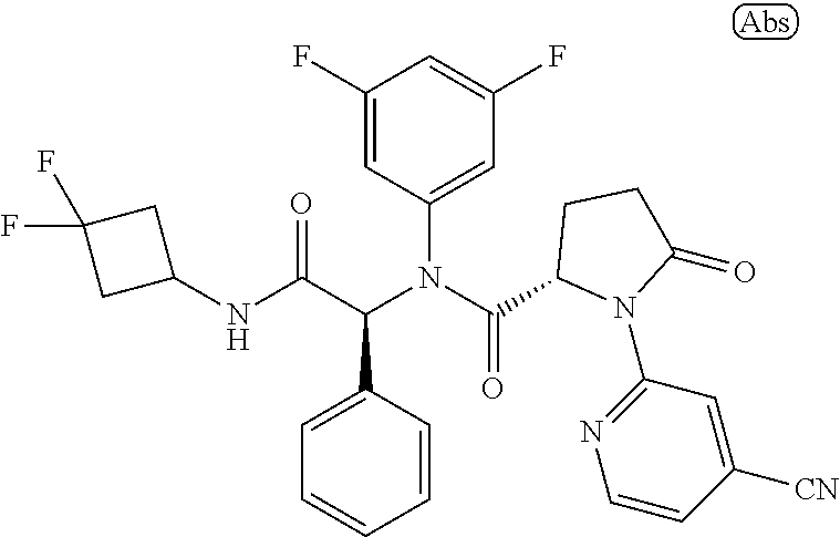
C1=CC(C(C(NC2CC(F)(F)C2)=O)N(C(=O)C2N(C3=NC=CC([CN])=C3)C(=O)CC2)C2=CC(F)=CC(F)=C2)=CC=C1
